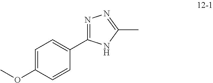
C1=C(OC)C=CC(C2=NN=C(C)N2)=C1
